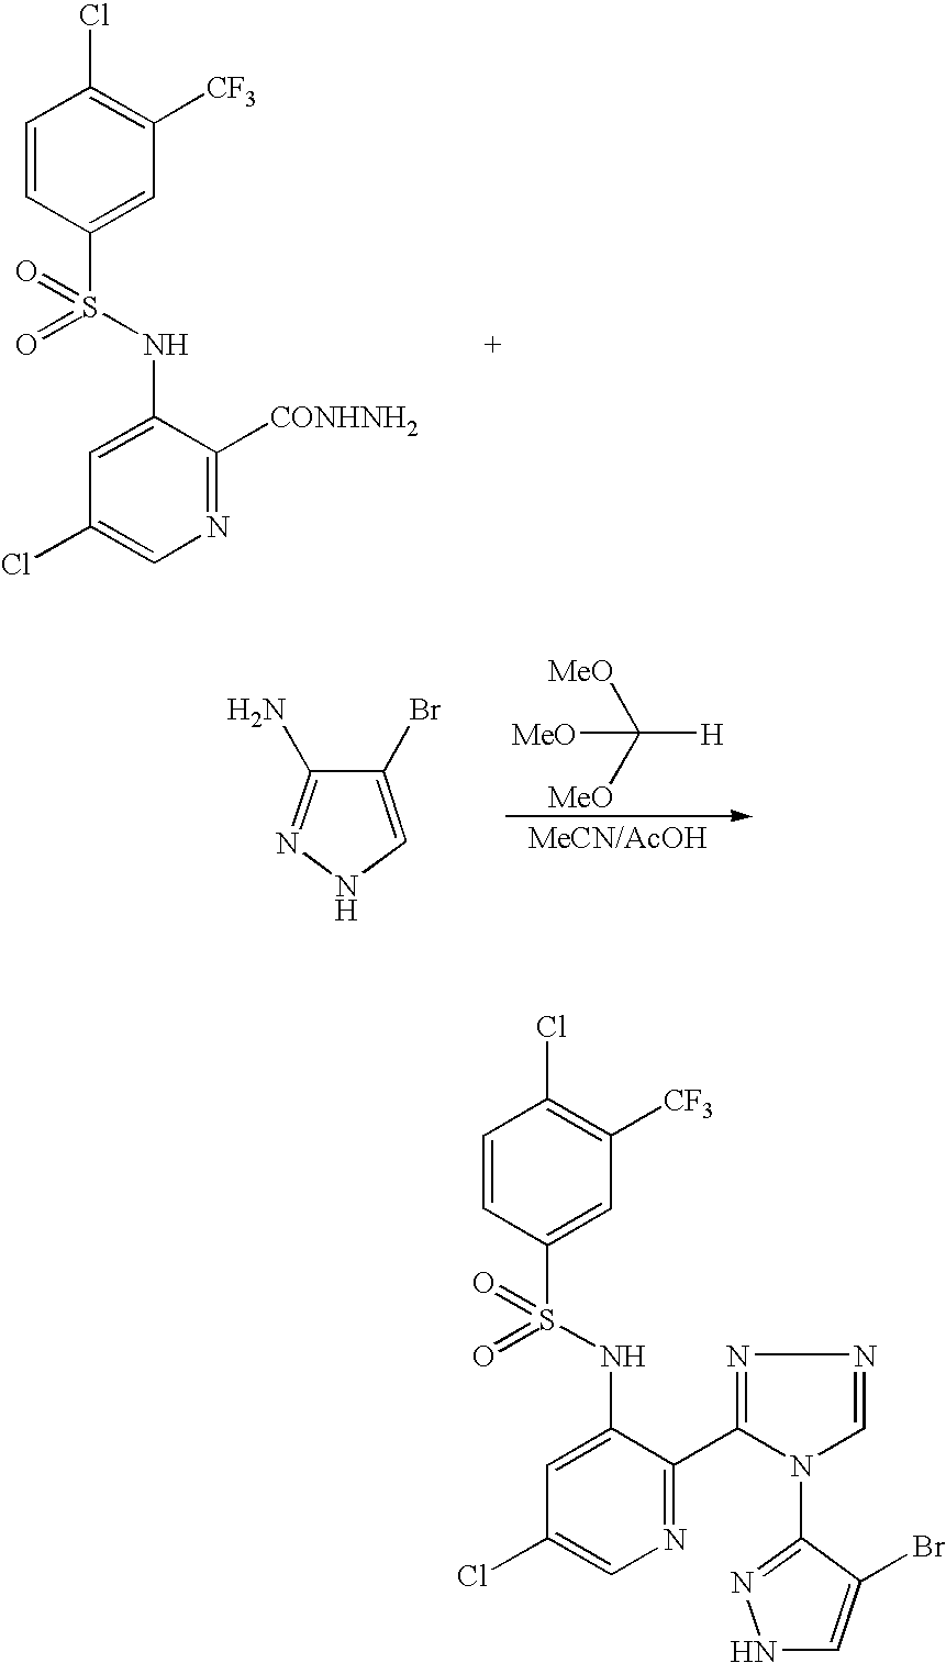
C1=CC(S(NC2=CC(Cl)=CN=C2[CONHNH2])(=O)=O)=CC([CF3])=C1Cl.C([H])([MeO])([MeO])[MeO].N1C=C(Br)C(N)=N1.C1=CC(S(NC2=CC(Cl)=CN=C2C2=NN=CN2C2=NNC=C2Br)(=O)=O)=CC([CF3])=C1Cl
